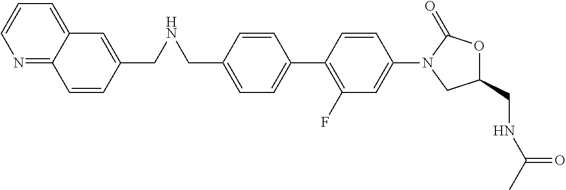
C1=C(CNCC2=CC3=CC=CN=C3C=C2)C=CC(C2=C(F)C=C(N3CC(CNC(C)=O)OC3=O)C=C2)=C1
